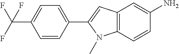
C1=C(C(F)(F)F)C=CC(C2=CC3=C(N2C)C=CC(N)=C3)=C1
